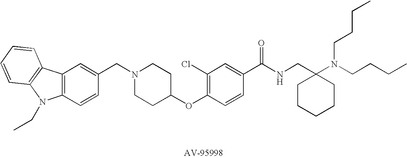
C1(CN2CCC(OC3=C(Cl)C=C(C(NCC4(N(CCCC)CCCC)CCCCC4)=O)C=C3)CC2)=CC2=C(C=C1)N(CC)C1=C2C=CC=C1
